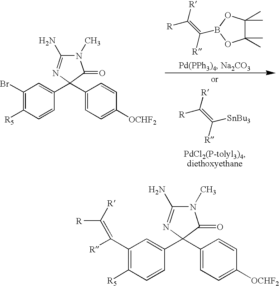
C1(C([R])=C([R])[R])=C([R5])C=CC(C2(C3=CC=C([OCHF2])C=C3)C(=O)N(C)C(N)=N2)=C1.C1(Br)=C([R5])C=CC(C2(C3=CC=C([OCHF2])C=C3)C(=O)N(C)C(N)=N2)=C1.[SnBu3]C(=C([R])[R])[R].C1(C)(C)C(C)(C)OB(C(=C([R])[R])[R])O1
